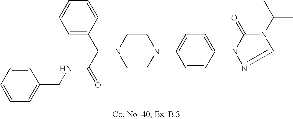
N1(C(C(=O)NCC2=CC=CC=C2)C2=CC=CC=C2)CCN(C2=CC=C(N3C(=O)N(C(C)C)C(C)=N3)C=C2)CC1
